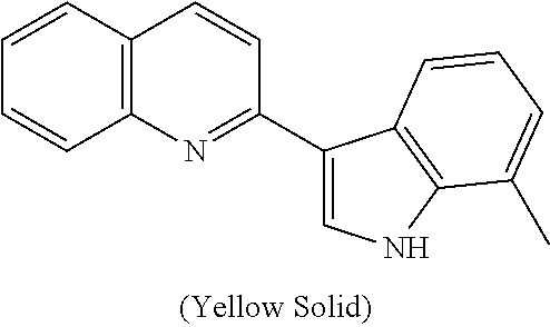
C12=C(C=CC=C1)C=CC(C1=CNC3=C1C=CC=C3C)=N2
